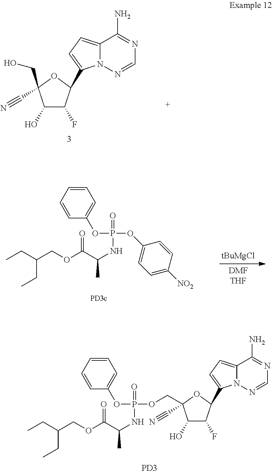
C1(O)C(F)C(C2=CC=C3N2N=CN=C3N)OC1(C#N)COP(OC1=CC=CC=C1)(=O)NC(C(OCC(CC)CC)=O)C.[PD3].C1(O)C(F)C(C2=CC=C3N2N=CN=C3N)OC1(CO)C#N.C1=CC=CC(OP(OC2=CC=C([NO2])C=C2)(=O)NC(C(OCC(CC)CC)=O)C)=C1.[DMFTHF].[tBuMgCl]
